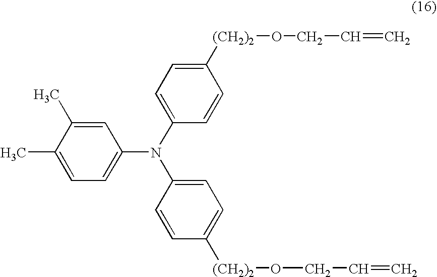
C1(C)=CC=C(N(C2=CC=C([(CH2)2]OCC=C)C=C2)C2=CC=C([(CH2)2]OCC=C)C=C2)C=C1C
